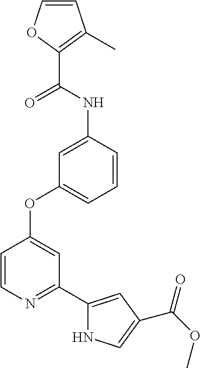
C1=CN=C(C2=CC(C(OC)=O)=CN2)C=C1OC1=CC=CC(NC(C2=C(C)C=CO2)=O)=C1
